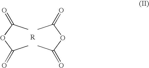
CC(OC(C)=O)=O.CC(OC(C)=O)=O
